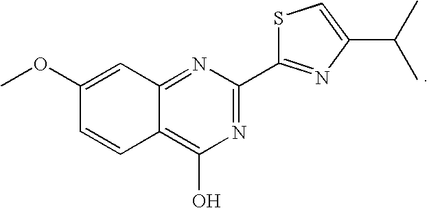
C1(OC)=CC2=NC(C3=NC(C(C)C)=CS3)=NC(O)=C2C=C1
